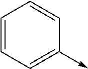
C1=CC=C(->C)C=C1
